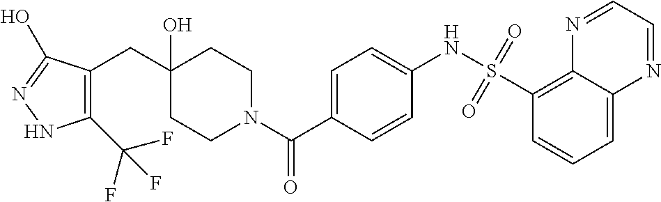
C1(C(F)(F)F)=C(CC2(O)CCN(C(C3=CC=C(NS(C4=C5C(=CC=C4)N=CC=N5)(=O)=O)C=C3)=O)CC2)C(O)=NN1
